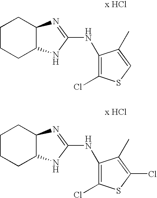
C1CCC2C(C1)N=C(NC1=C(Cl)SC=C1C)N2.C1CCC2C(C1)N=C(NC1=C(Cl)SC(Cl)=C1C)N2
